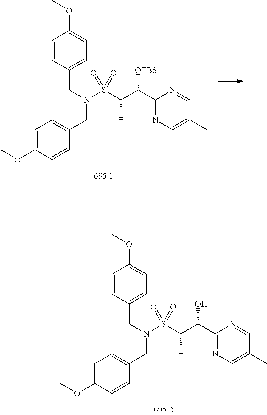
C1=C(OC)C=CC(CN(S(=O)(=O)C(C([OTBS])C2=NC=C(C)C=N2)C)CC2=CC=C(OC)C=C2)=C1.C1=C(OC)C=CC(CN(S(=O)(=O)C(C(O)C2=NC=C(C)C=N2)C)CC2=CC=C(OC)C=C2)=C1
